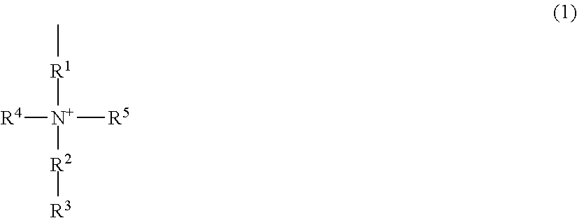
C[R1][N+]([R2][R3])([R5])[R4]
